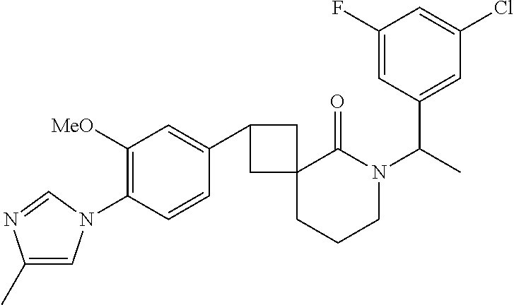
C1(C)=CN(C2=C([MeO])C=C(C3CC4(CCCN(C(C)C5=CC(Cl)=CC(F)=C5)C4=O)C3)C=C2)C=N1
